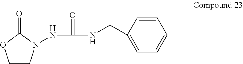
C1CN(NC(=O)NCC2=CC=CC=C2)C(=O)O1
